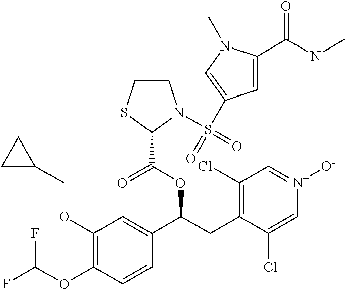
CC1CC1.C1(O)=C(OC(F)F)C=CC(C(CC2=C(Cl)C=[N+]([O-])C=C2Cl)OC(=O)C2SCCN2S(=O)(=O)C2=CN(C)C(C(NC)=O)=C2)=C1
